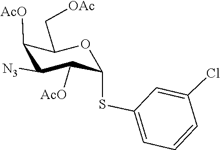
C1([AcO])C(SC2=CC=CC(Cl)=C2)OC(C[OAc])C([AcO])C1[N3]
